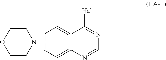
C1=C2C(=CC=C1)C([Hal])=NC=N2.C1CN(C)CCO1
